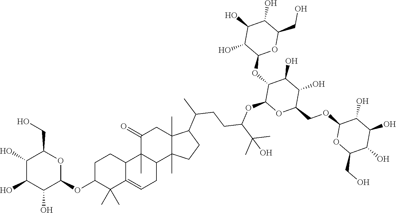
C1(OC2OC(CO)C(O)C(O)C2O)C(C)(C)C2=CCC3C(C)(C2CC1)C(=O)CC1(C)C3(C)CCC1C(CCC(OC1C(OC2OC(CO)C(O)C(O)C2O)C(O)C(O)C(COC2OC(CO)C(O)C(O)C2O)O1)C(C)(C)O)C
